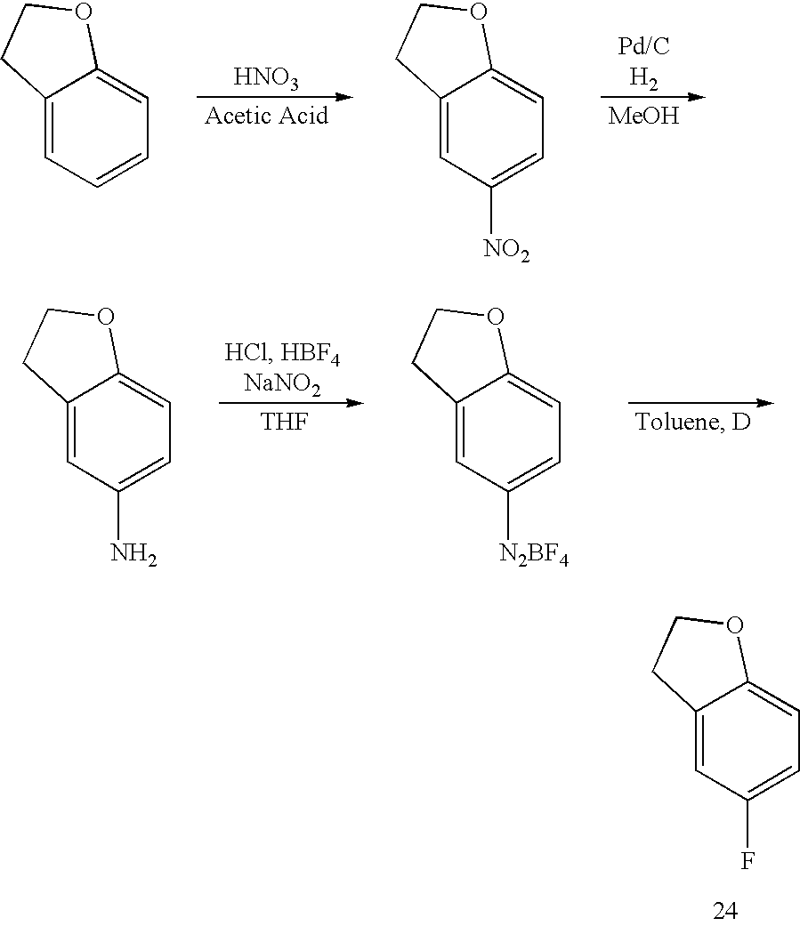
C12=CC(F)=CC=C1OCC2.[HNO3].[MeOH].C12=CC=CC=C1OCC2.C12=CC([NO2])=CC=C1OCC2.C12=CC(N)=CC=C1OCC2.[THF].C12=CC([N2BF4])=CC=C1OCC2
